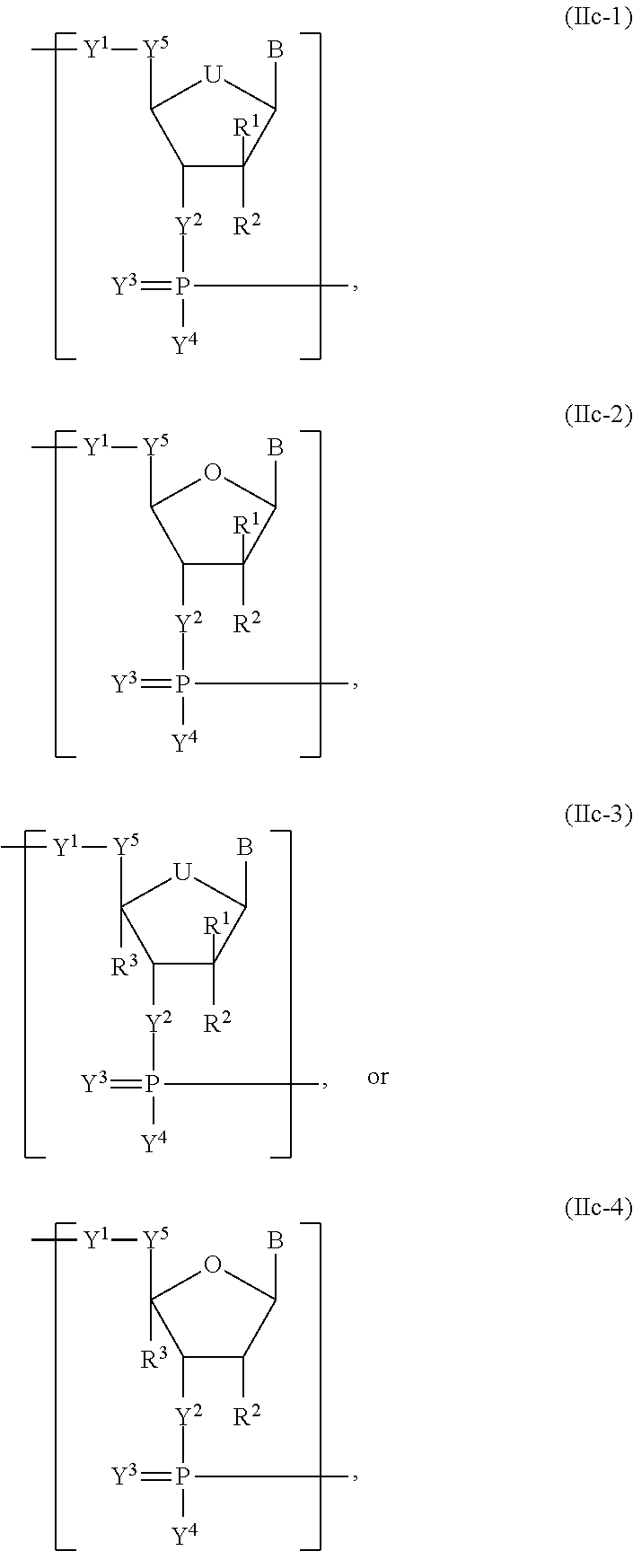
C1([Y2]P(=[Y3])(C)[Y4])C([R1])([R2])C(B)[U]C1[Y5][Y1]C.C1([Y2]P(=[Y3])(C)[Y4])C([R1])([R2])C(B)OC1[Y5][Y1]C.C1([Y2]P(=[Y3])(C)[Y4])C([R2])C(B)OC1([Y5][Y1]C)[R3].C1([Y2]P(=[Y3])(C)[Y4])C([R1])([R2])C(B)[U]C1([Y5][Y1]C)[R3]
